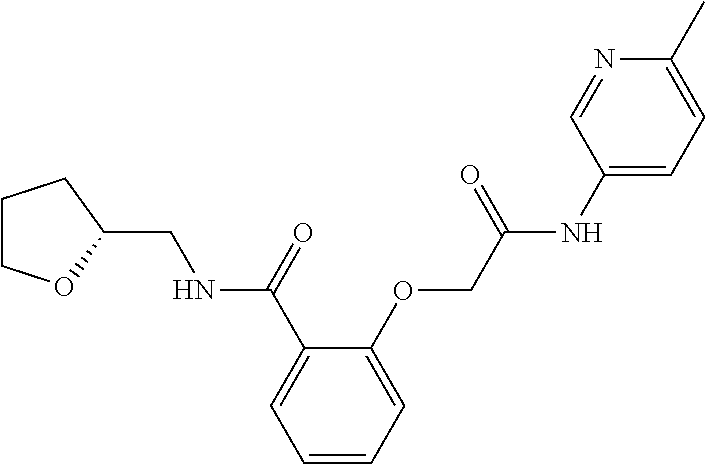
C1=CC=C(OCC(=O)NC2=CC=C(C)N=C2)C(C(=O)NCC2OCCC2)=C1
